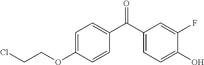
C1=C(OCCCl)C=CC(C(C2=CC=C(O)C(F)=C2)=O)=C1
